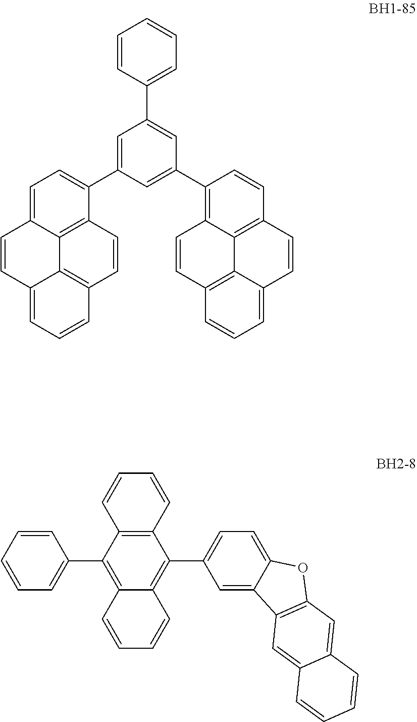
C1=CC2=CC=CC3=C2C2=C(C=C3)C(C3=CC(C4=CC=CC=C4)=CC(C4=C5C6=C(C=C4)C=CC4=CC=CC(=C64)C=C5)=C3)=CC=C12.C1=CC2=C(C=C1)C(C1=CC=CC=C1)=C1C(=C2C2=CC=C3C(=C2)C2=C(O3)C=C3C(=C2)C=CC=C3)C=CC=C1
